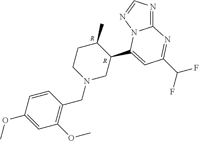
N1=C2N(N=C1)C(C1CN(CC3=C(OC)C=C(OC)C=C3)CCC1C)=CC(C(F)F)=N2.[R].[R]
